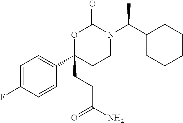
O1C(CCC(N)=O)(C2=CC=C(F)C=C2)CCN(C(C2CCCCC2)C)C1=O
